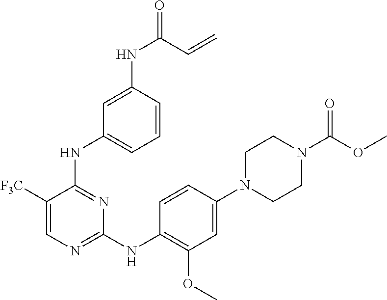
C1(N2CCN(C(OC)=O)CC2)=CC(OC)=C(NC2=NC=C([F3C])C(NC3=CC=CC(NC(=O)C=C)=C3)=N2)C=C1
